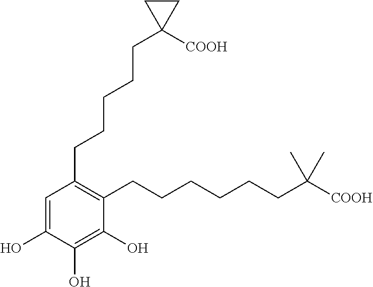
C1=C(O)C(O)=C(O)C(CCCCCCC([COOH])(C)C)=C1CCCCCC1([COOH])CC1
